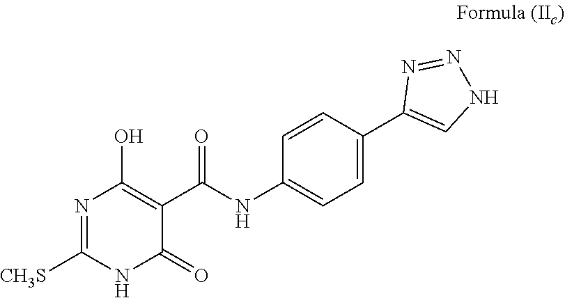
N1=C([CH3S])NC(=O)C(C(=O)NC2=CC=C(C3=CNN=N3)C=C2)=C1O
